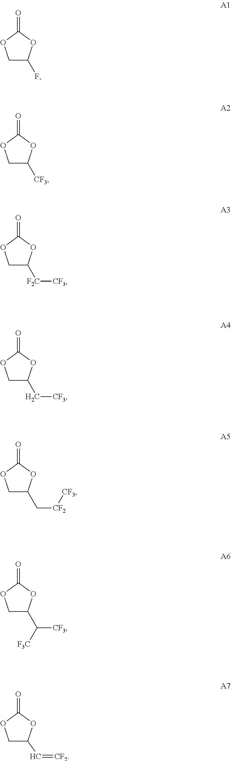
C1C(F)OC(=O)O1.C1C([CF3])OC(=O)O1.C1C(C[CF2][CF3])OC(=O)O1.C1C(C([CF3])[F3C])OC(=O)O1.C1C(C=[CF2])OC(=O)O1.C1OC(=O)OC1[F2C][CF3].C1OC(=O)OC1C[CF3]
